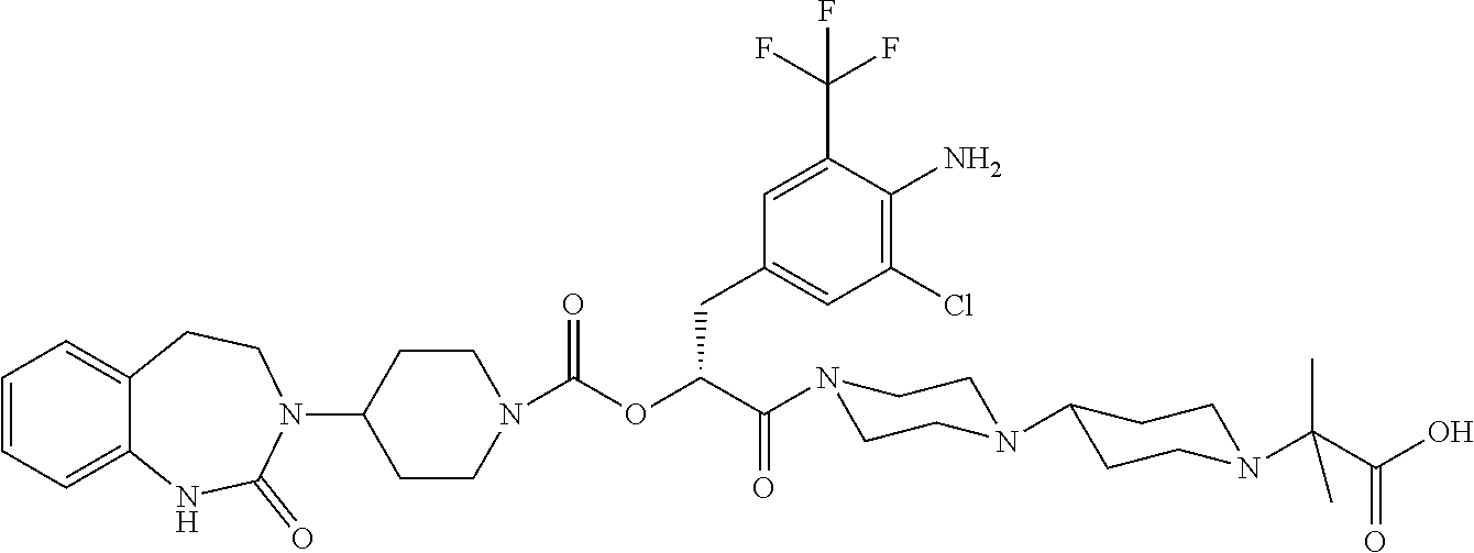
C1=CC=C2C(=C1)CCN(C1CCN(C(OC(C(N3CCN(C4CCN(C(C(O)=O)(C)C)CC4)CC3)=O)CC3=CC(Cl)=C(N)C(C(F)(F)F)=C3)=O)CC1)C(=O)N2
